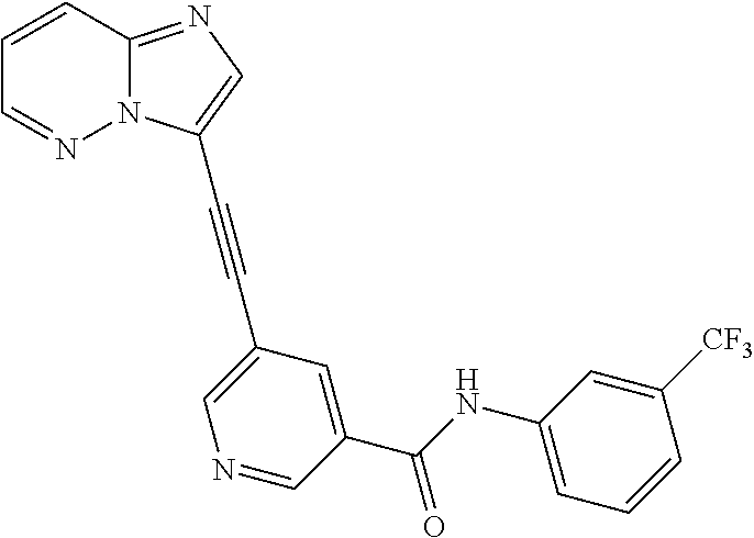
C1=CC2=NC=C(C#CC3=CN=CC(C(NC4=CC=CC([CF3])=C4)=O)=C3)N2N=C1
